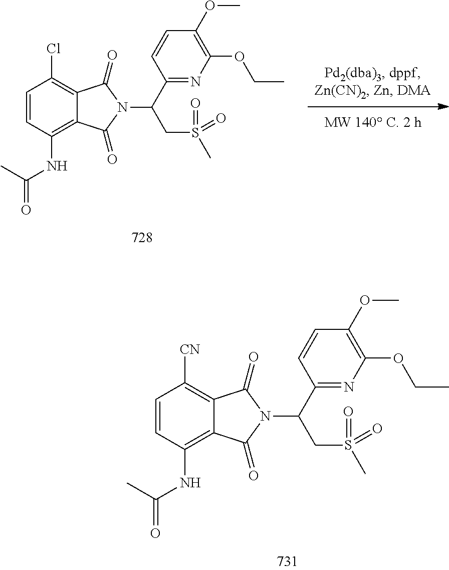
C1=CC(NC(=O)C)=C2C(=C1[CN])C(=O)N(C(CS(=O)(C)=O)C1=NC(OCC)=C(OC)C=C1)C2=O.C1=CC(NC(=O)C)=C2C(=C1Cl)C(=O)N(C(CS(=O)(C)=O)C1=NC(OCC)=C(OC)C=C1)C2=O
